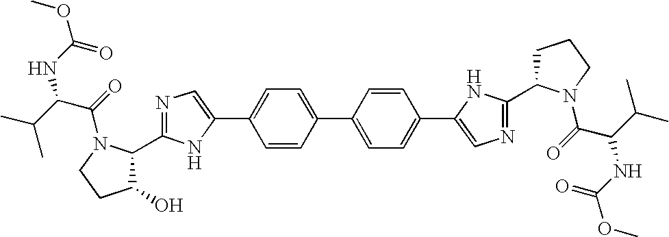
C1(C2=CN=C(C3C(O)CCN3C(=O)C(C(C)C)NC(OC)=O)N2)=CC=C(C2=CC=C(C3=CN=C(C4CCCN4C(C(NC(OC)=O)C(C)C)=O)N3)C=C2)C=C1
